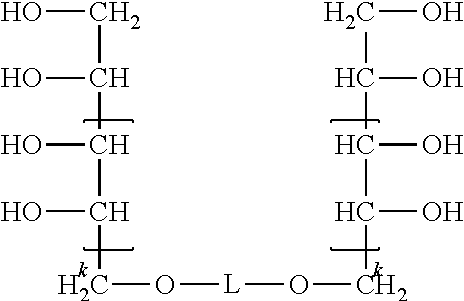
C(O)C(O)C(O)C(O)CO[L]OCC(O)C(O)C(CO)O
